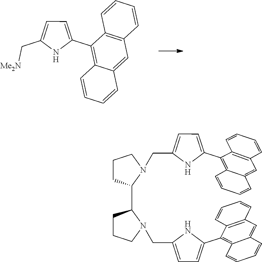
C1(C2=C3C(=CC4=C2C=CC=C4)C=CC=C3)=CC=C(C[Me2N])N1.C1=C(C2=C3C=CC=CC3=CC3=C2C=CC=C3)NC(CN2C(C3CCCN3CC3=CC=C(C4=C5C=CC=CC5=CC5=C4C=CC=C5)N3)CCC2)=C1
